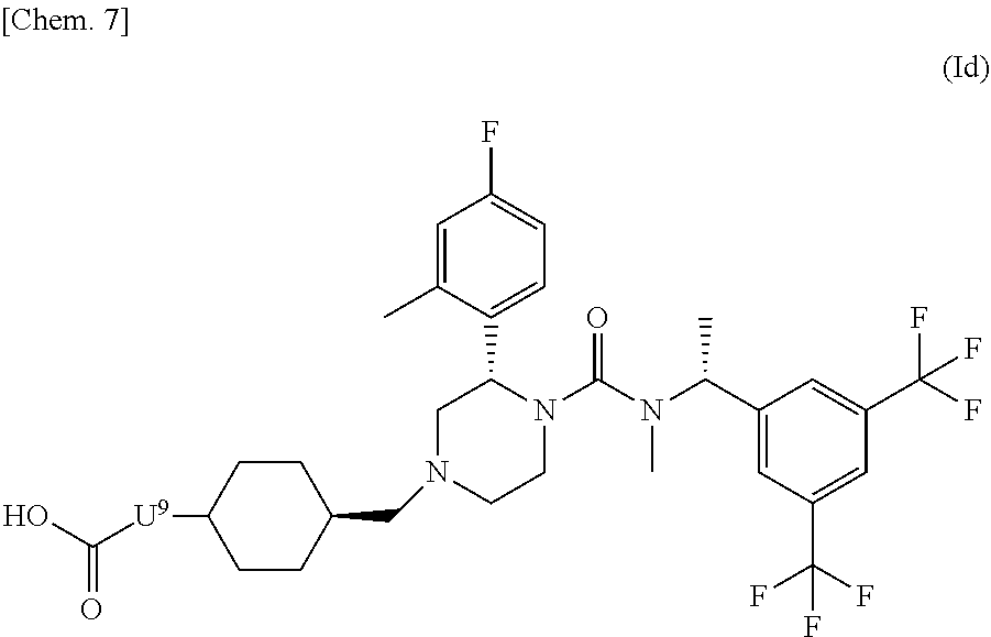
C1=C(C)C(C2CN(CC3CCC([U9]C(O)=O)CC3)CCN2C(N(C(C2=CC(C(F)(F)F)=CC(C(F)(F)F)=C2)C)C)=O)=CC=C1F
